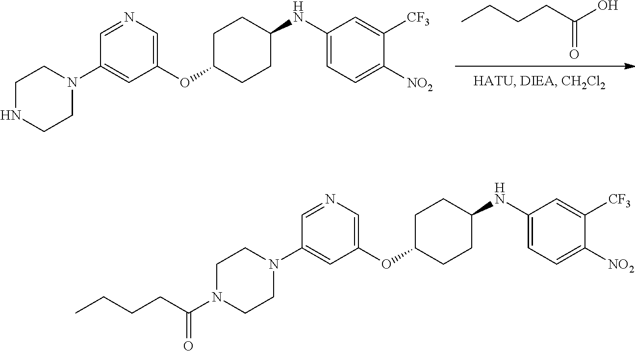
C1C(OC2=CN=CC(N3CCN(C(CCCC)=O)CC3)=C2)CCC(NC2=CC=C([NO2])C([CF3])=C2)C1.OC(CCCC)=O.C1C(OC2=CN=CC(N3CCNCC3)=C2)CCC(NC2=CC=C([NO2])C([CF3])=C2)C1
